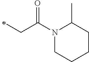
C(C)C(N1C(C)CCCC1)=O
